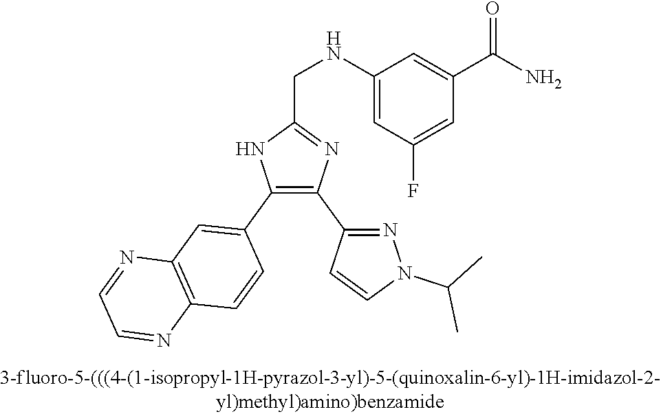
C1(NCC2=NC(C3=NN(C(C)C)C=C3)=C(C3=CC4=C(C=C3)N=CC=N4)N2)=CC(F)=CC(C(N)=O)=C1
